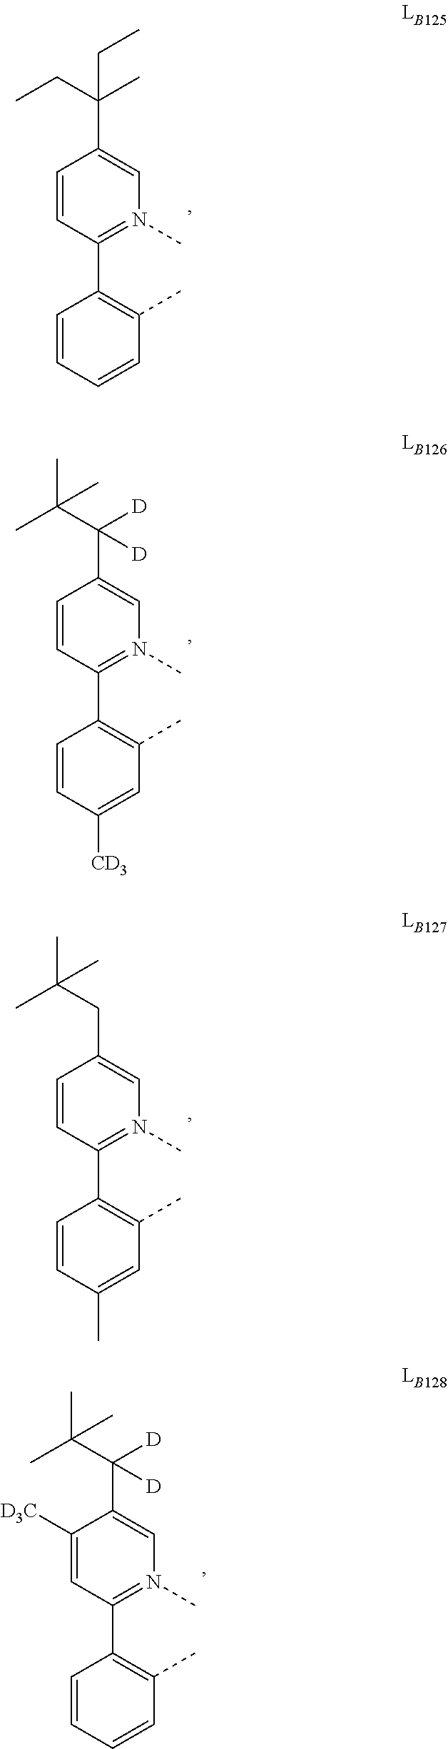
C1=CC(C2=C(C)C=CC=C2)=N(C)C=C1C(C)(CC)CC.C1=CC(C2=C(C)C=C([CD3])C=C2)=N(C)C=C1C([D])(C(C)(C)C)[D].C1=CC(C2=C(C)C=C(C)C=C2)=N(C)C=C1CC(C)(C)C.C1([D3C])=CC(C2=C(C)C=CC=C2)=N(C)C=C1C(C(C)(C)C)([D])[D]
